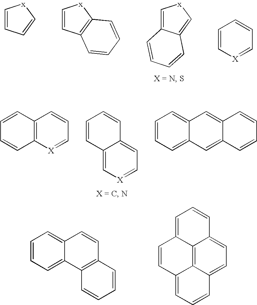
C1=C2C(=C[x]1)C=CC=C2.C1=CC=C[x]1.C1=CC2=C([x]1)C=CC=C2.C1=C[X]=CC=C1.C1=CC2=C[X]=CC=C2C=C1.C12=C([X]=CC=C1)C=CC=C2.C12=CC=CC=C1C=C1C(=C2)C=CC=C1.C1=CC=C2C(=C1)C=CC1=C2C=CC=C1.C1=C2C3=C4C(=CC=CC4=CC=C3C=C1)C=C2
